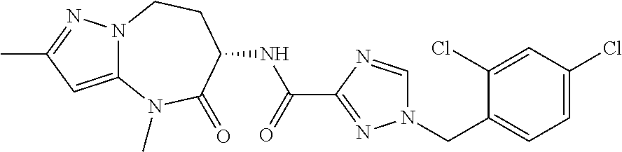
C12=CC(C)=NN1CCC(NC(C1=NN(CC3=CC=C(Cl)C=C3Cl)C=N1)=O)C(=O)N2C
